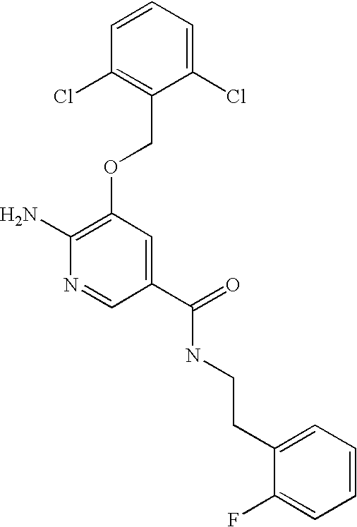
C(NC(C1=CC(OCC2=C(Cl)C=CC=C2Cl)=C(N)N=C1)=O)CC1=CC=CC=C1F
